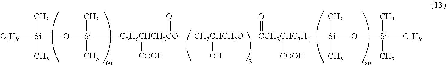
[CH2CHCH2O]([CCH2CHC3H6]([Si](O[Si]([C4H9])(C)C)(C)C)(=O)[COOH])([C3H6CHCH2CO]([Si](O[Si]([C4H9])(C)C)(C)C)([COOH])=O)O
